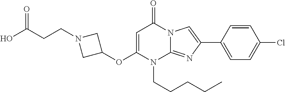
O(C1=CC(=O)N2C(=NC(C3=CC=C(Cl)C=C3)=C2)N1CCCCC)C1CN(CCC(O)=O)C1
